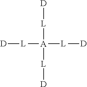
[D][L][A]([L][D])([L][D])[L][D]
